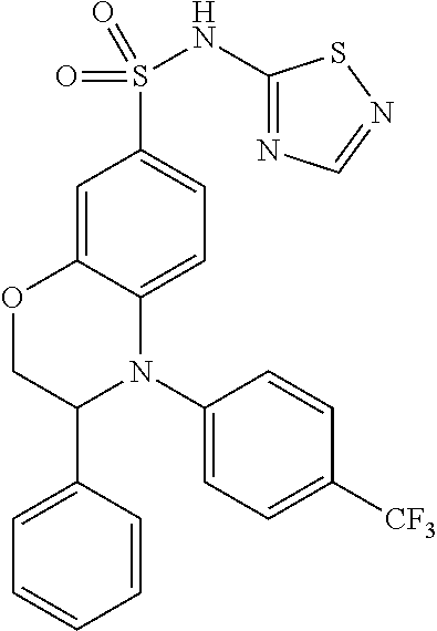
C1=C(N2C3=CC=C(S(NC4=NC=NS4)(=O)=O)C=C3OCC2C2=CC=CC=C2)C=CC([CF3])=C1
